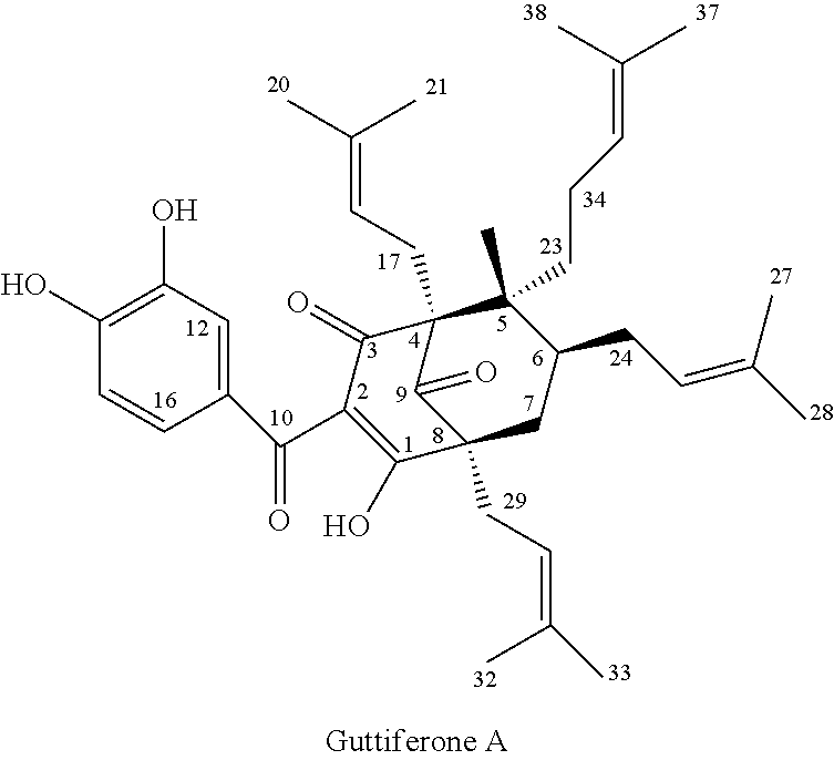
C1=C(C(C2=C(O)C3(CC=C(C)C)C(=O)C(CC=C(C)C)(C2=O)C(C)(CCC=C(C)C)C(CC=C(C)C)C3)=O)C=CC(O)=C1O
